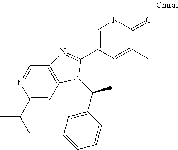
N1=CC2=C(C=C1C(C)C)N(C(C1=CC=CC=C1)C)C(C1=CN(C)C(=O)C(C)=C1)=N2
